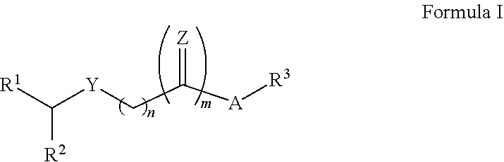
[R1]C([Y]CC([A][R3])=[Z])[R2]
